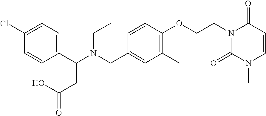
C1(C(N(CC2=CC(C)=C(OCCN3C(=O)N(C)C=CC3=O)C=C2)CC)CC(=O)O)=CC=C(Cl)C=C1
